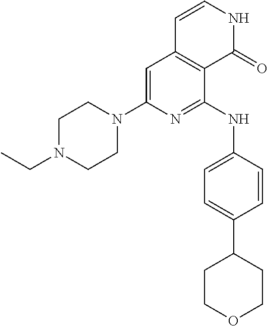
C1=C(N2CCN(CC)CC2)N=C(NC2=CC=C(C3CCOCC3)C=C2)C2=C1C=CNC2=O
